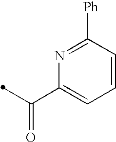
N1=C([Ph])C=CC=C1C(=O)C
